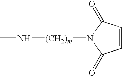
C1=CC(=O)N([(CH2)m]NC)C1=O
